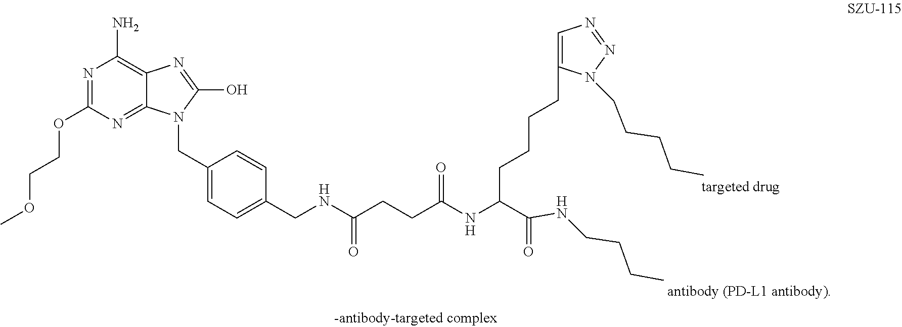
N1=C(OCCOC)N=C2C(=C1N)N=C(O)N2CC1=CC=C(CNC(CCC(NC(C(NCCCC)=O)CCCCC2=CN=NN2CCCCC)=O)=O)C=C1
